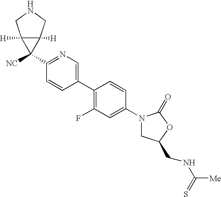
C1(N2CC(CNC([Me])=S)OC2=O)=CC(F)=C(C2=CN=C(C3([NC])C4([H])C3([H])CNC4)C=C2)C=C1
